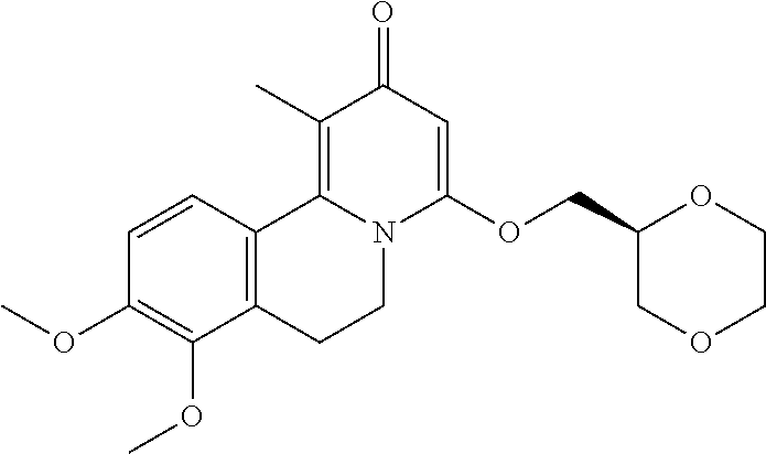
C1=CC2=C(C(OC)=C1OC)CCN1C2=C(C)C(=O)C=C1OCC1COCCO1
